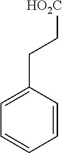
C1=C(CC[HO2C])C=CC=C1
